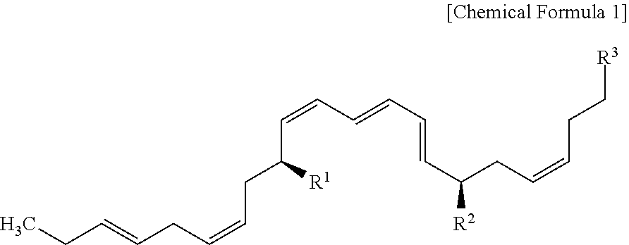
CCC=CCC=CCC(C=CC=CC=CC(CC=CCC[R3])[R2])[R1]
